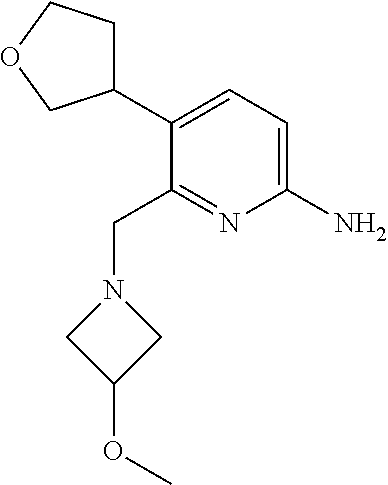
C1(C2=CC=C(N)N=C2CN2CC(OC)C2)CCOC1
